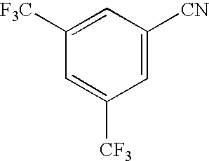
C1([F3C])=CC([CN])=CC([CF3])=C1
